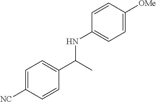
C1=C([NC])C=CC(C(C)NC2=CC=C([OMe])C=C2)=C1
